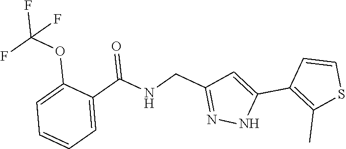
C1=C(C(=O)NCC2=NNC(C3=C(C)SC=C3)=C2)C(OC(F)(F)F)=CC=C1
